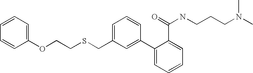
C1=C(CSCCOC2=CC=CC=C2)C=C(C2=CC=CC=C2C(NCCCN(C)C)=O)C=C1
